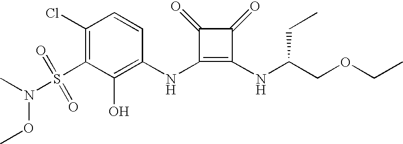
CN(S(C1=C(Cl)C=CC(NC2=C(NC(COCC)CC)C(=O)C2=O)=C1O)(=O)=O)OC
